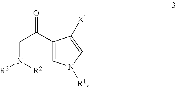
C(N([R2])[R2])C(C1=CN([R1])C=C1[X1])=O
